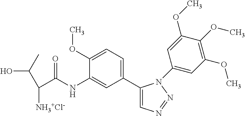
C1(C2=CC=C(OC)C(NC(C(C(C)O)[NH3+Cl-])=O)=C2)=CN=NN1C1=CC(OC)=C(OC)C(OC)=C1
